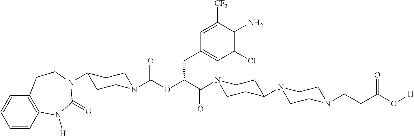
C1=CC2=C(C=C1)CCN(C1CCN(C(=O)OC(CC3=CC(Cl)=C(N)C([CF3])=C3)C(=O)N3CCC(N4CCN(CCC(O[H])=O)CC4)CC3)CC1)C(=O)N2[H]
